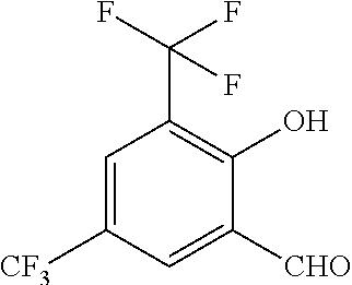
C1=C([CF3])C=C([CHO])C(O)=C1C(F)(F)F
